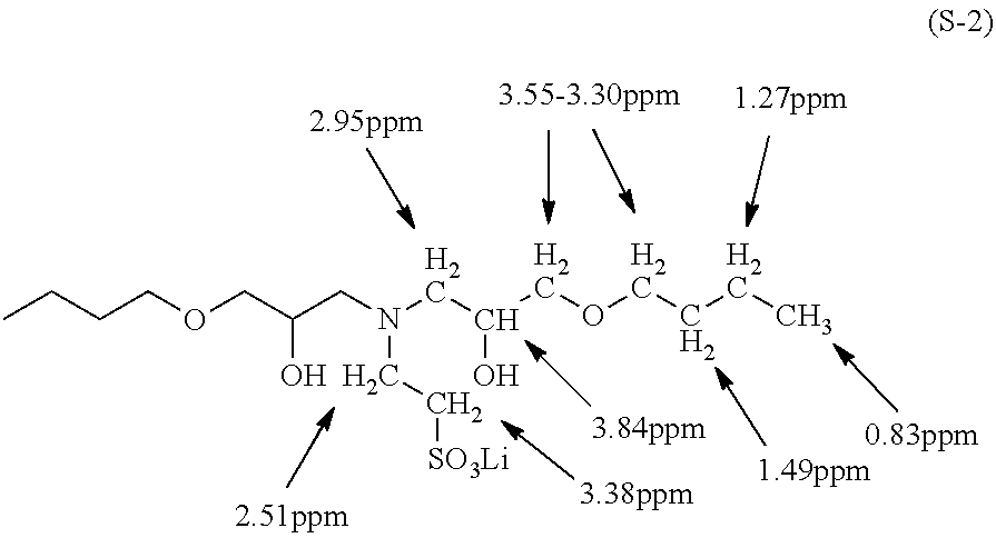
CCCCOCC(CN(CC(COCCCC)O)CC[SO3Li])O
